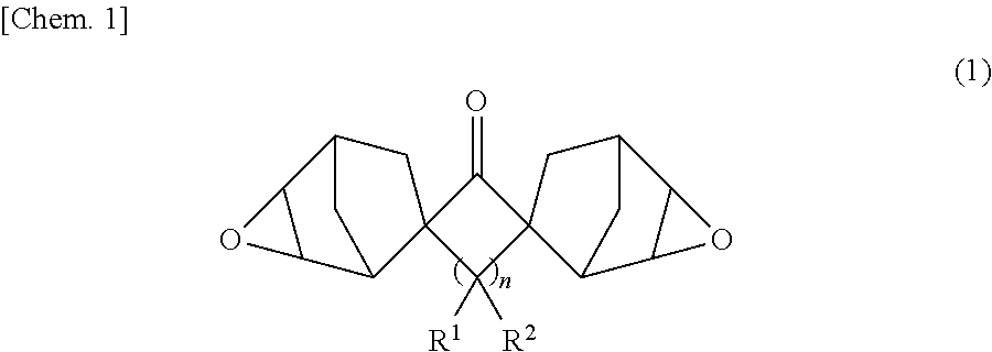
C1(=O)C2(C([R1])([R2])C13C1C4C(C(C3)C1)O4)CC1C3C(C2C1)O3
